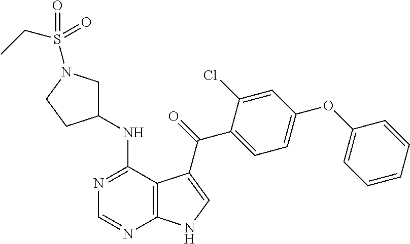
N1=C(NC2CN(S(=O)(=O)CC)CC2)C2=C(N=C1)NC=C2C(=O)C1=CC=C(OC2=CC=CC=C2)C=C1Cl
